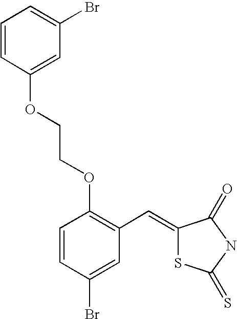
C1=CC(OCCOC2=C(C=C3SC(=S)NC3=O)C=C(Br)C=C2)=CC(Br)=C1
